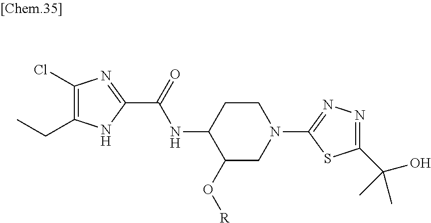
C1(Cl)=C(CC)NC(C(=O)NC2C(O[R])CN(C3=NN=C(C(O)(C)C)S3)CC2)=N1
